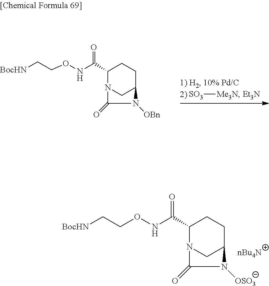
C1(C(NOCC[BocHN])=O)N2CC(CC1)N([OSO3])C2=O.C1(C(NOCC[BocHN])=O)N2CC(CC1)N([OBn])C2=O.[SO3][Me3N].[Et3N]
